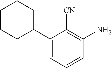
C1(C2CCCCC2)=CC=CC(N)=C1[CN]
